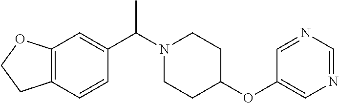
C1(OC2CCN(C(C3=CC4=C(CCO4)C=C3)C)CC2)=CN=CN=C1
